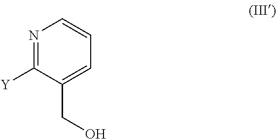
N1=C([Y])C(CO)=CC=C1
